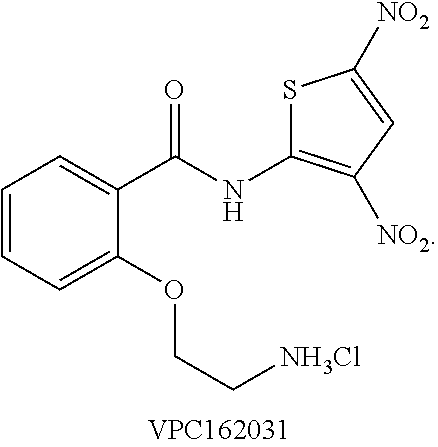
C1(OCC[NH3Cl])=CC=CC=C1C(NC1=C([NO2])C=C([NO2])S1)=O
